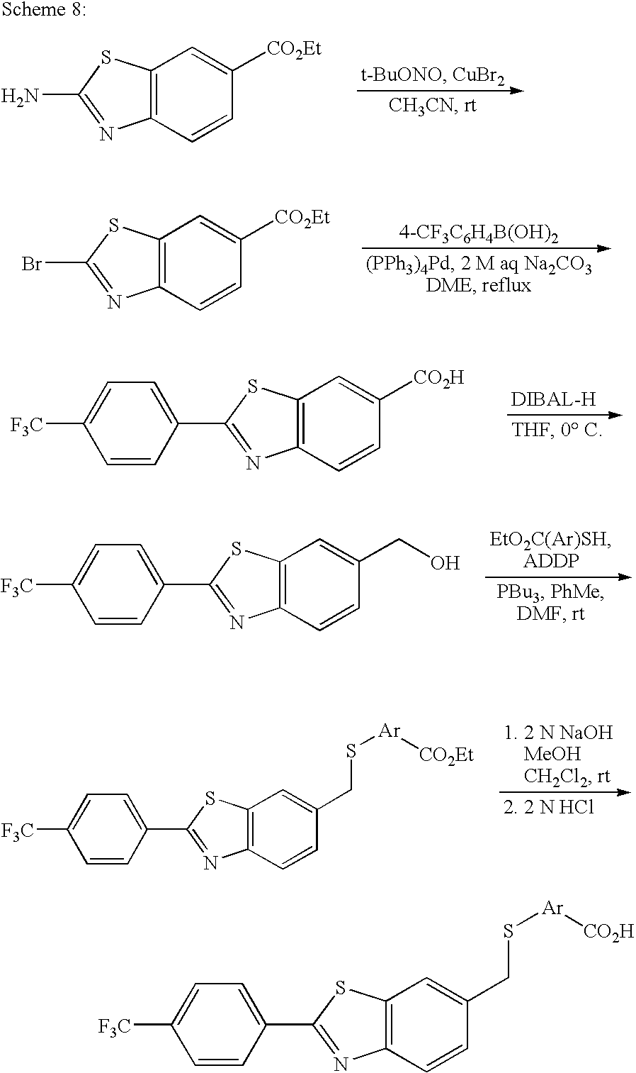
NC1=NC2=C(S1)C=C([CO2Et])C=C2.BrC1=NC2=C(S1)C=C([CO2Et])C=C2.[4-CF3C6H4B(OH)2].C1=CC([F3C])=CC=C1C1=NC2=C(S1)C=C([CO2H])C=C2.C1=CC([F3C])=CC=C1C1=NC2=C(S1)C=C(CO)C=C2.C1=CC([F3C])=CC=C1C1=NC2=C(S1)C=C(CS[Ar][CO2Et])C=C2.C1=CC([F3C])=CC=C1C1=NC2=C(S1)C=C(CS[Ar][CO2H])C=C2
